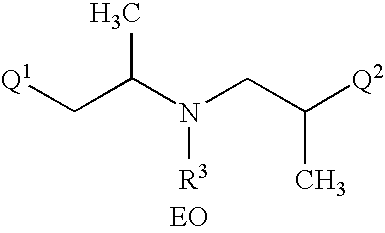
C(C(N(CC([Q2])C)[R3])C)[Q1].[EO]
